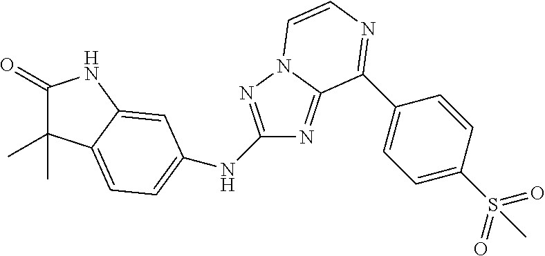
C1(=O)C(C)(C)C2=CC=C(NC3=NN4C(=N3)C(C3=CC=C(S(=O)(=O)C)C=C3)=NC=C4)C=C2N1
